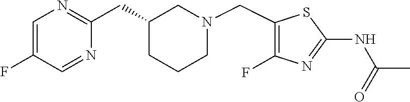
C1=C(F)C=NC(CC2CN(CC3=C(F)N=C(NC(C)=O)S3)CCC2)=N1
